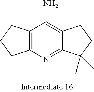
C12=C(N=C3C(=C1N)CCC3(C)C)CCC2
